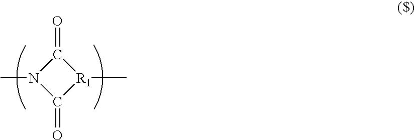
C1(=O)N(C)C(=O)[R1]1C
